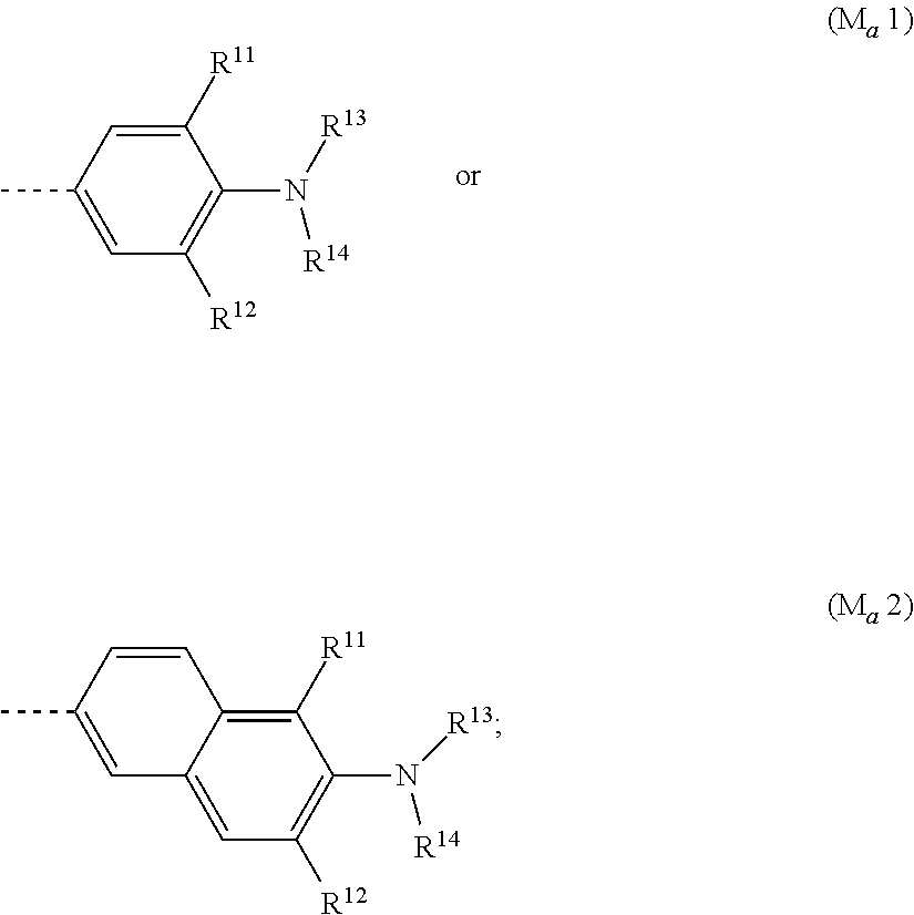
C1(C)=CC([R12])=C(N([R13])[R14])C([R11])=C1.C1=C2C(=C([R11])C(N([R13])[R14])=C1[R12])C=CC(C)=C2
